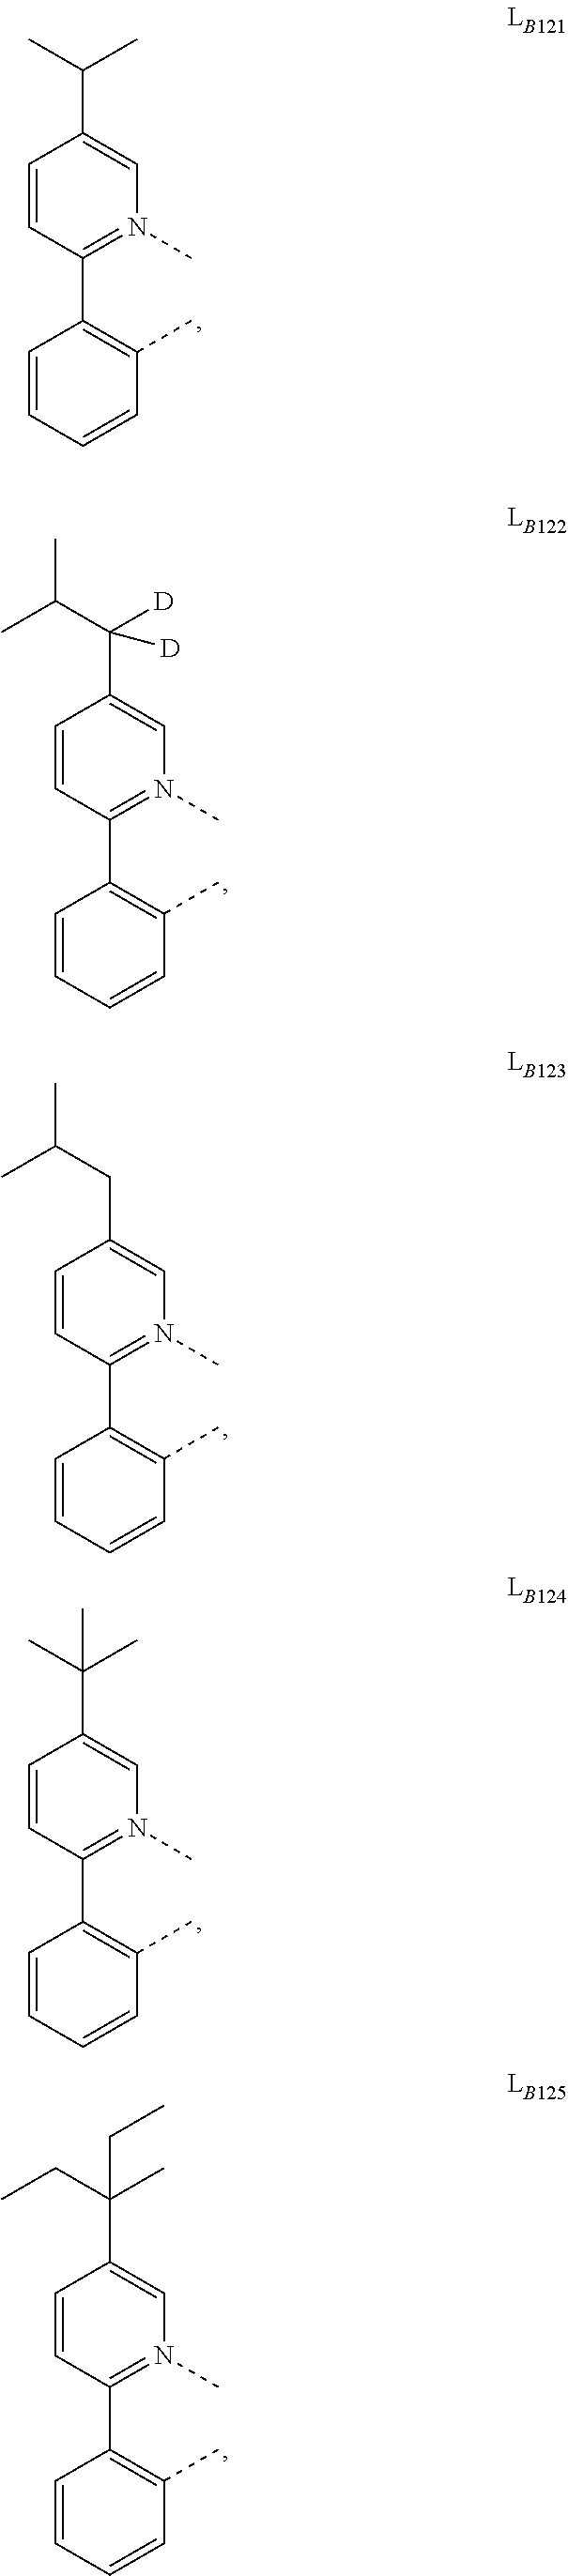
C1=CC(C2=C(C)C=CC=C2)=N(C)C=C1C(C)C.C1=CC(C2=C(C)C=CC=C2)=N(C)C=C1C(C(C)C)([D])[D].C1=CC(C2=C(C)C=CC=C2)=N(C)C=C1CC(C)C.C1=CC(C2=C(C)C=CC=C2)=N(C)C=C1C(C)(C)C.C1=CC(C2=C(C)C=CC=C2)=N(C)C=C1C(CC)(C)CC
